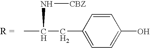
CC(CC1=CC=C(O)C=C1)N[CBZ]
